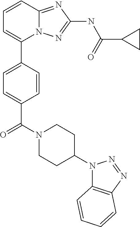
C1=CC2=NC(NC(C3CC3)=O)=NN2C(C2=CC=C(C(N3CCC(N4C5=C(N=N4)C=CC=C5)CC3)=O)C=C2)=C1
